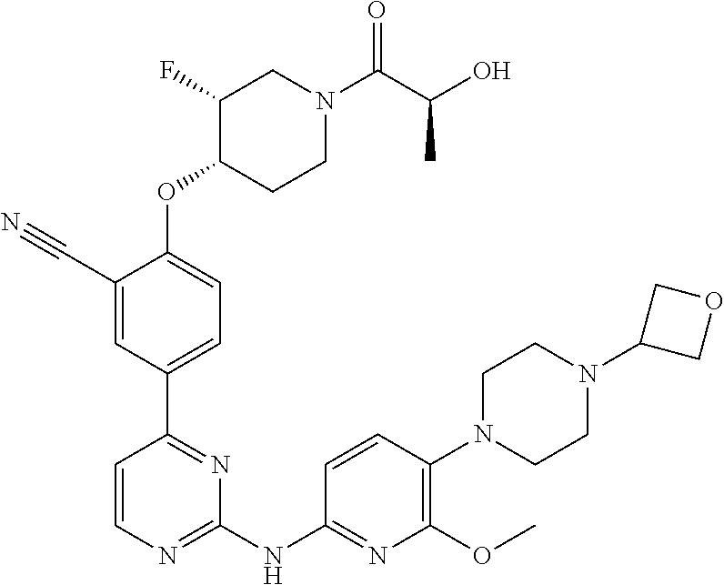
O(C1=CC=C(C2=NC(NC3=NC(OC)=C(N4CCN(C5COC5)CC4)C=C3)=NC=C2)C=C1C#N)C1CCN(C(C(O)C)=O)CC1F
